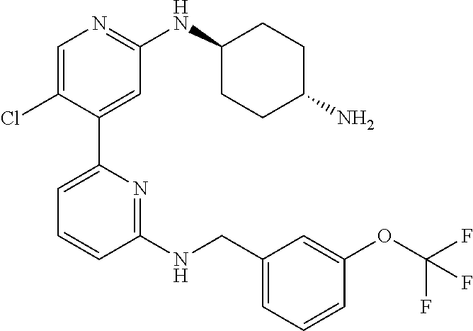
C1=C(Cl)C(C2=CC=CC(NCC3=CC=CC(OC(F)(F)F)=C3)=N2)=CC(NC2CCC(N)CC2)=N1
